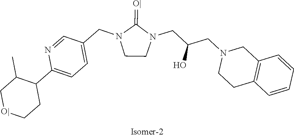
C1CN(CC(CN2CCC3=C(C2)C=CC=C3)O)C(=[O|])N1CC1=CC=C(C2C(C)C[O|]CC2)N=C1
